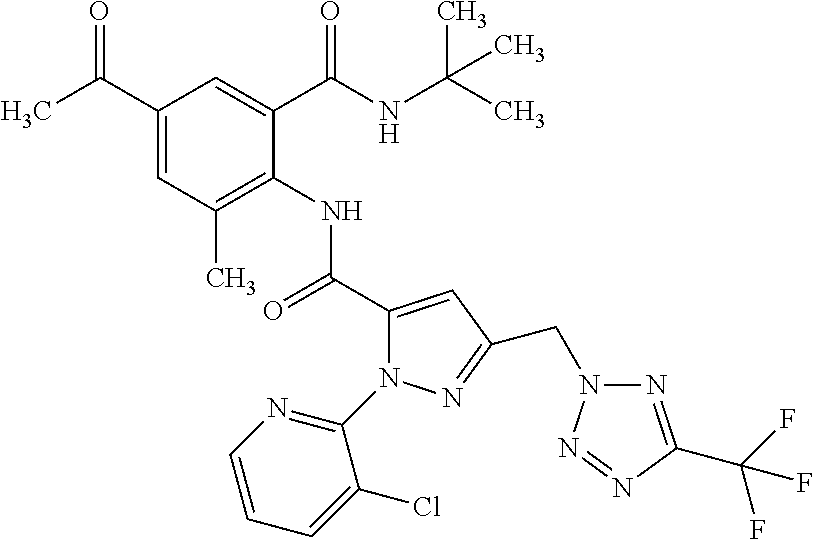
C1(C(C)=O)=CC(C)=C(NC(C2=CC(CN3N=C(C(F)(F)F)N=N3)=NN2C2=NC=CC=C2Cl)=O)C(C(NC(C)(C)C)=O)=C1
